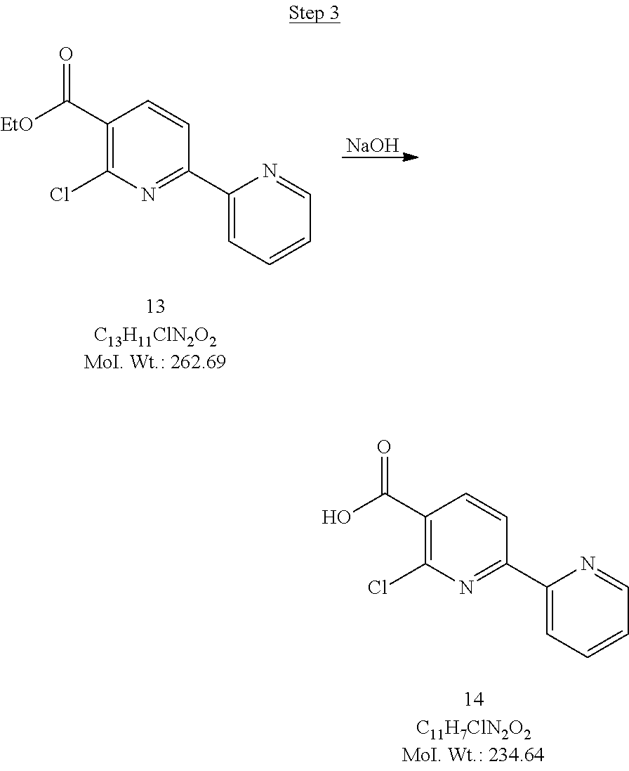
C1(C([EtO])=O)=C(Cl)N=C(C2=CC=CC=N2)C=C1.[NaOH].C1(C(O)=O)=C(Cl)N=C(C2=CC=CC=N2)C=C1
